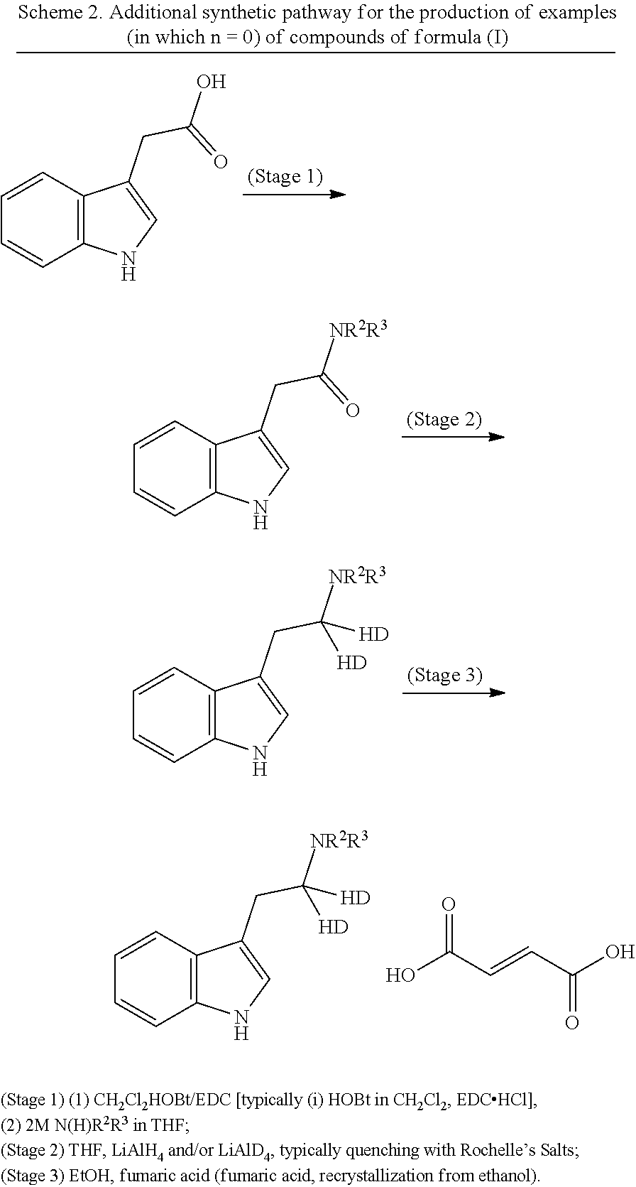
C1=CC=CC2=C1C(CC(=O)O)=CN2.C1=CC=CC2=C1C(CC(=O)[NR2R3])=CN2.C1=CC=CC2=C1C(CC([NR2R3])([H])[H])=CN2.C1=CC=CC2=C1C(CC([NR2R3])([H])[H])=CN2.OC(C=CC(O)=O)=O
